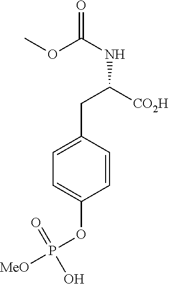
C1=CC(CC(NC(=O)OC)[CO2H])=CC=C1OP([MeO])(=O)O
